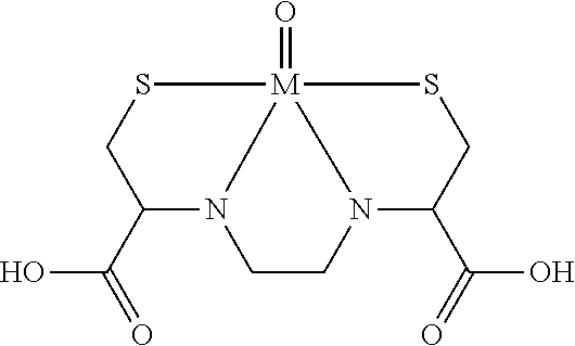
C1CN2C(C(=O)O)CS[M]23(=O)N1C(C(=O)O)CS3
